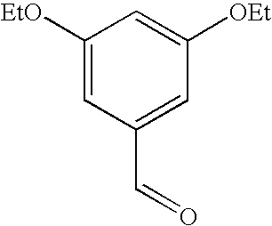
C1([EtO])=CC(C=O)=CC([OEt])=C1
